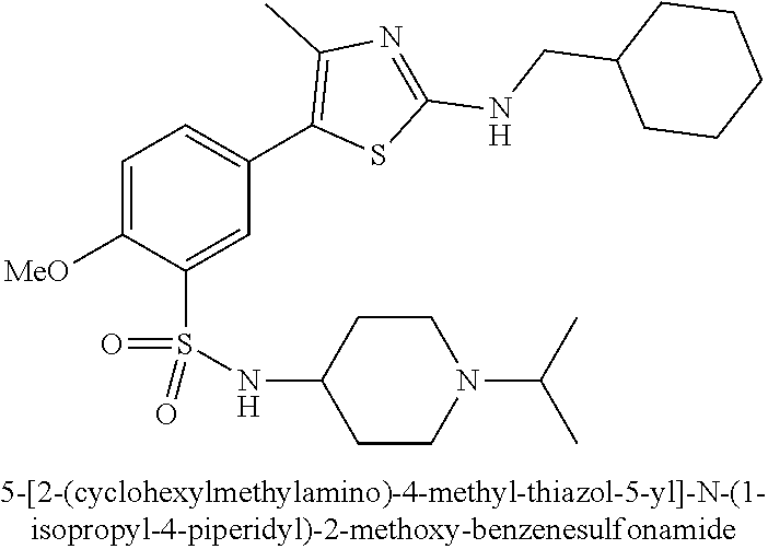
C1=C([OMe])C(S(NC2CCN(C(C)C)CC2)(=O)=O)=CC(C2=C(C)N=C(NCC3CCCCC3)S2)=C1
